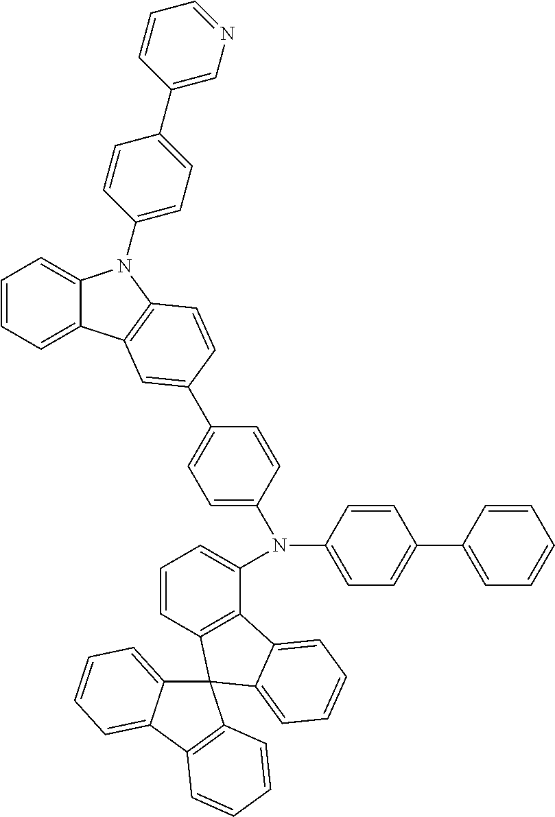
C1=CC=C2C(=C1)N(C1=CC=C(C3=CN=CC=C3)C=C1)C1=C2C=C(C2=CC=C(N(C3=CC=C(C4=CC=CC=C4)C=C3)C3=CC=CC4=C3C3=CC=CC=C3C43C4=CC=CC=C4C4=C3C=CC=C4)C=C2)C=C1
